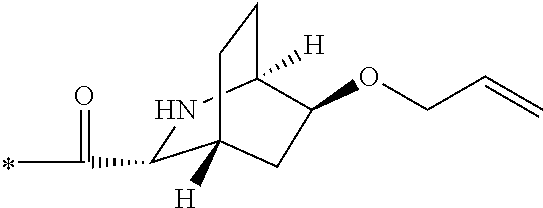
C1(C(=O)C)NC2([H])CCC1([H])CC2OCC=C
